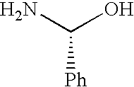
NC(O)[Ph]
